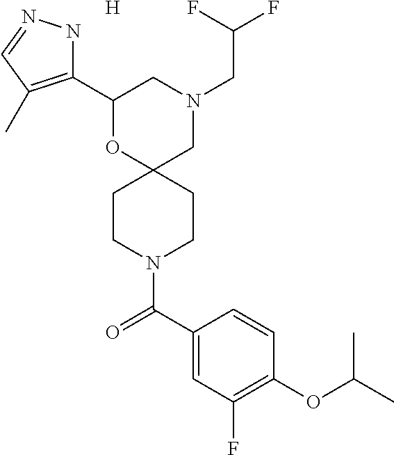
N1(CC(F)F)CC2(OC(C3=C(C)C=NN3)C1)CCN(C(C1=CC(F)=C(OC(C)C)C=C1)=O)CC2.[H]
